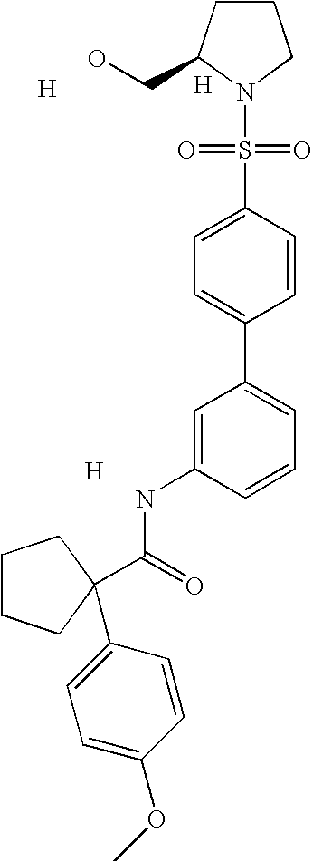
[H].[H].[H].C1=C(NC(=O)C2(C3=CC=C(OC)C=C3)CCCC2)C=CC=C1C1=CC=C(S(=O)(=O)N2C(CO)CCC2)C=C1
